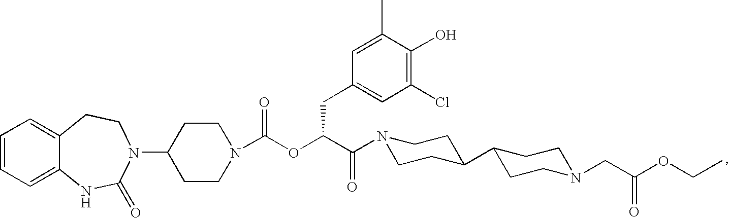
C1=CC=C2C(=C1)CCN(C1CCN(C(OC(C(=O)N3CCC(C4CCN(CC(OCC)=O)CC4)CC3)CC3=CC(Cl)=C(O)C(C)=C3)=O)CC1)C(=O)N2
